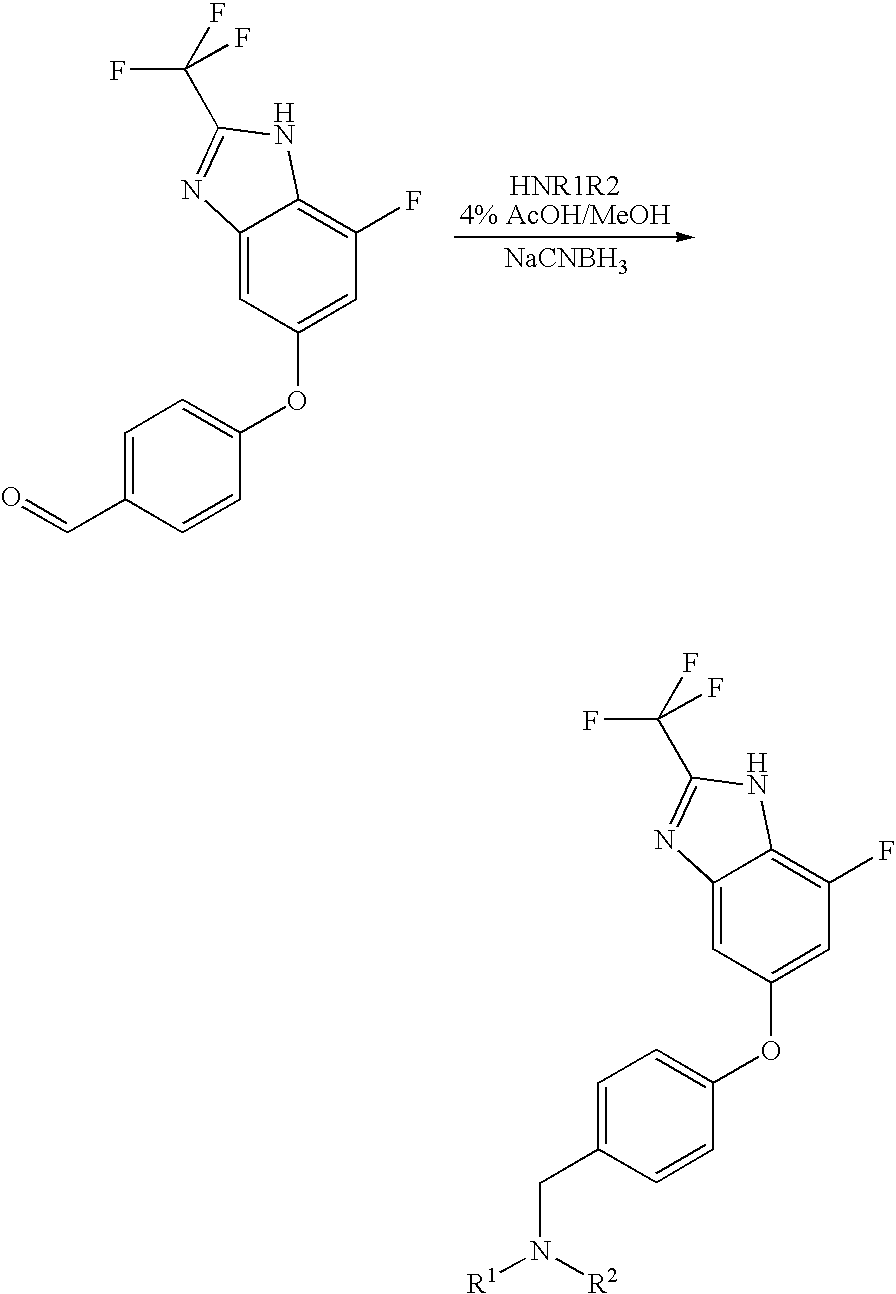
C1=C(C=O)C=CC(OC2=CC(F)=C3C(=C2)N=C(C(F)(F)F)N3)=C1.[NaCNBH3].C1=C(CN([R1])[R2])C=CC(OC2=CC(F)=C3C(=C2)N=C(C(F)(F)F)N3)=C1
